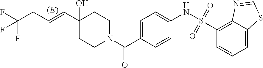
FC(CC=CC1(O)CCN(C(=O)C2=CC=C(NS(=O)(=O)C3=C4C(=CC=C3)SC=N4)C=C2)CC1)(F)F
